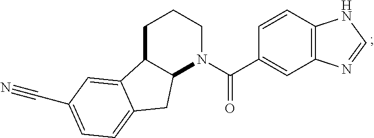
C12C(CCCN1C(C1=CC3=C(C=C1)NC=N3)=O)C1=CC(C#N)=CC=C1C2
